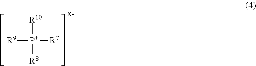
[R9][P+]([R7])([R10])[R8]
